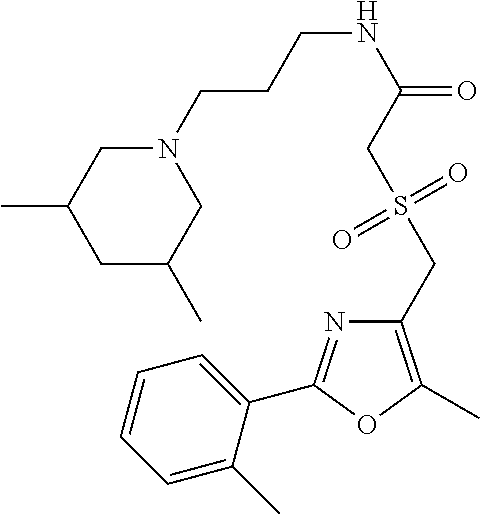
C1=CC=C(C)C(C2=NC(CS(CC(NCCCN3CC(C)CC(C)C3)=O)(=O)=O)=C(C)O2)=C1
